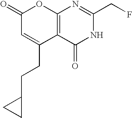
C12=C(C(=O)NC(CF)=N1)C(CCC1CC1)=CC(=O)O2
